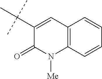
C12=C(C=CC=C1)N([Me])C(=O)C(C(C)(C)C)=C2
